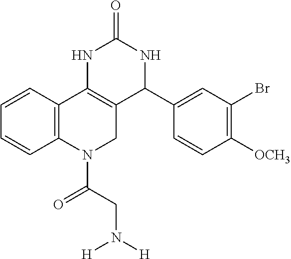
C1=CC2=C(C=C1)N(C(CN([H])[H])=O)CC1=C2NC(=O)NC1C1=CC(Br)=C([OCH3])C=C1
